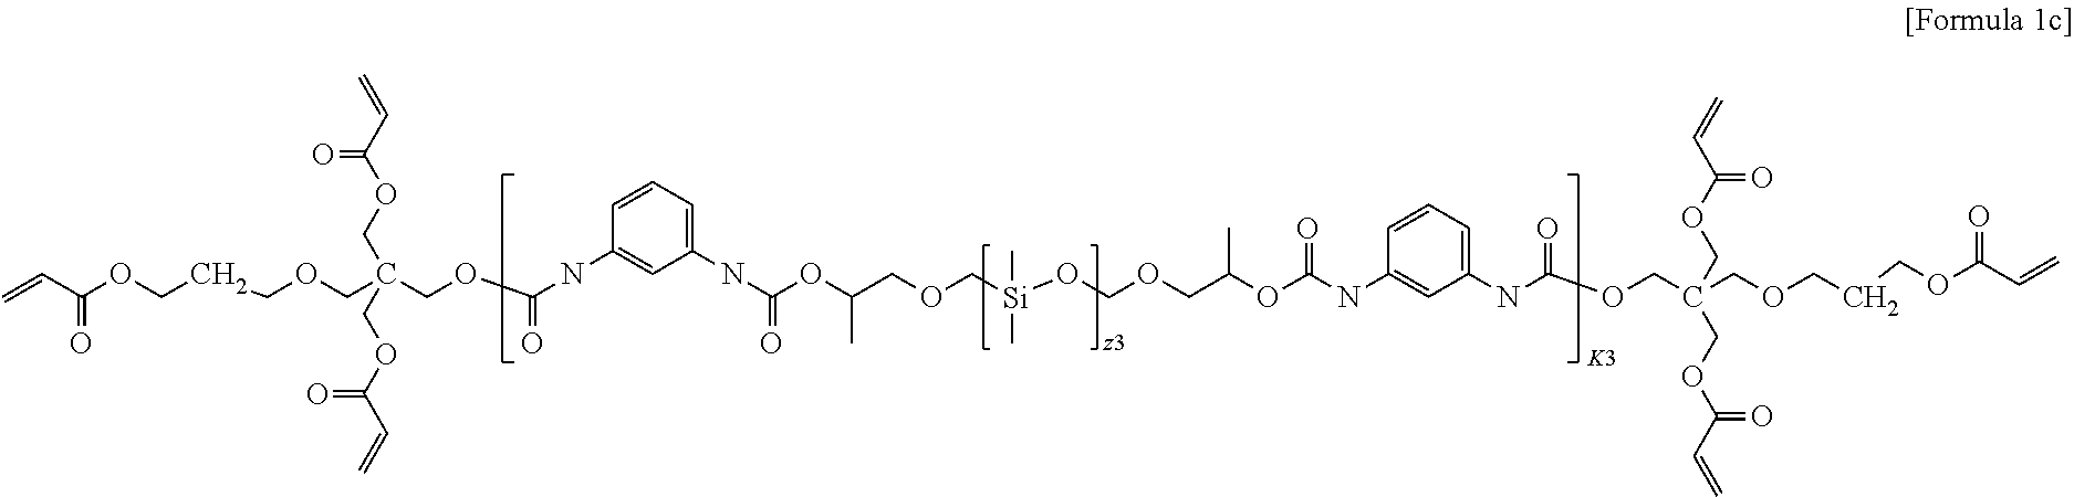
C=CC(OCCCOCC(COC(NC1=CC(NC(OC(COC[Si](C)(C)OCOCC(OC(NC2=CC(NC(OCC(COCCCOC(C=C)=O)(COC(C=C)=O)COC(C=C)=O)=O)=CC=C2)=O)C)C)=O)=CC=C1)=O)(COC(C=C)=O)COC(C=C)=O)=O.[K3]
